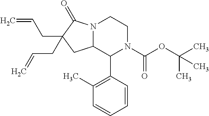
CC(OC(N1C(C2=C(C)C=CC=C2)C2N(CC1)C(=O)C(CC=C)(CC=C)C2)=O)(C)C
